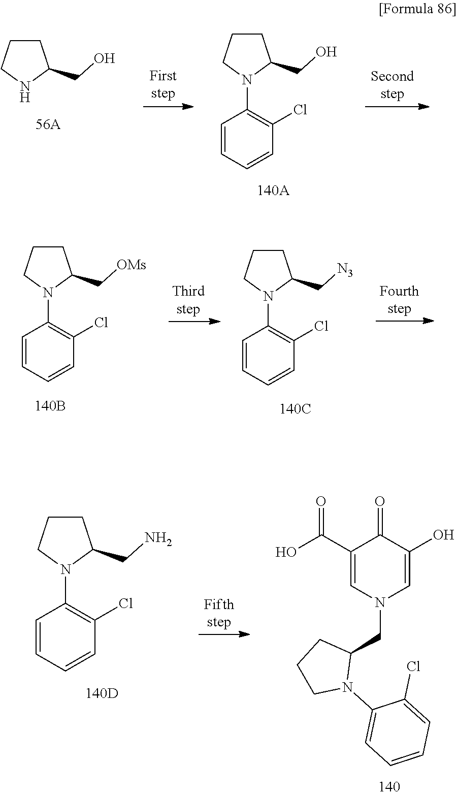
C1CC(CO)N(C2=C(Cl)C=CC=C2)C1.C1CC(CO)NC1.C1CC(C[N3])N(C2=C(Cl)C=CC=C2)C1.C1CC(C[OMs])N(C2=C(Cl)C=CC=C2)C1.C1CC(CN)N(C2=C(Cl)C=CC=C2)C1.C1(C(=O)O)=CN(CC2CCCN2C2=CC=CC=C2Cl)C=C(O)C1=O
